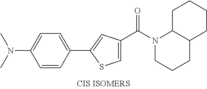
C1=CC(C2=CC(C(N3CCCC4C3CCCC4)=O)=CS2)=CC=C1N(C)C
